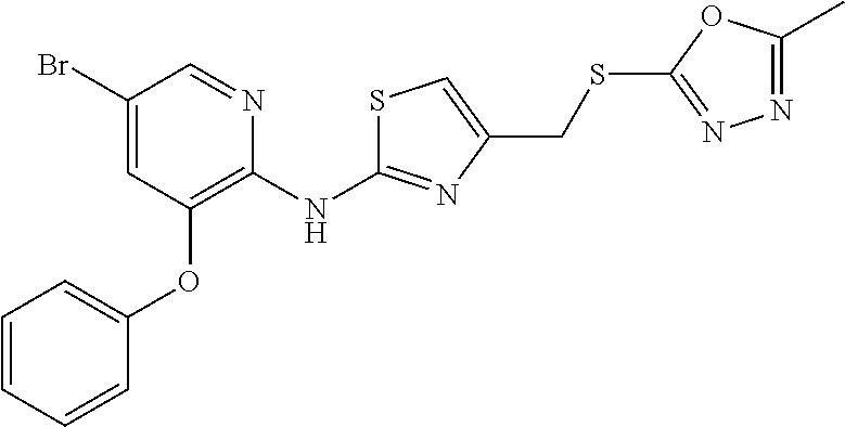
BrC1=CC(OC2=CC=CC=C2)=C(NC2=NC(CSC3=NN=C(C)O3)=CS2)N=C1
